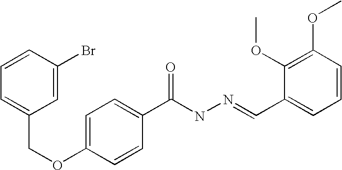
C1=C(COC2=CC=C(C(NN=CC3=CC=CC(OC)=C3OC)=O)C=C2)C=C(Br)C=C1
